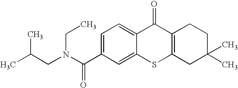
C(C1=CC=C2C(=C1)SC1=C(C2=O)CCC(C)(C)C1)(N(CC(C)C)CC)=O
